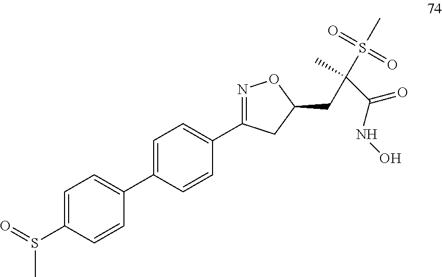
C1=CC(S(=O)C)=CC=C1C1=CC=C(C2=NOC(CC(C(NO)=O)(C)S(=O)(=O)C)C2)C=C1
